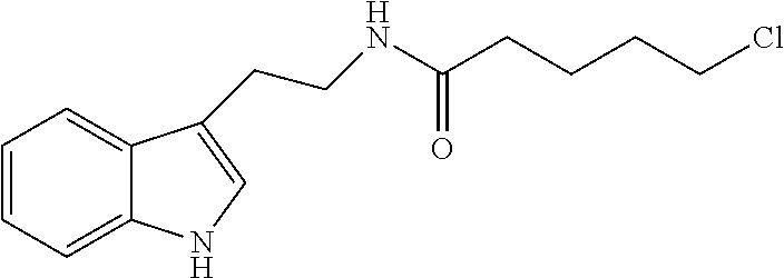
C1=CC=C2C(=C1)C(CCNC(CCCCCl)=O)=CN2
